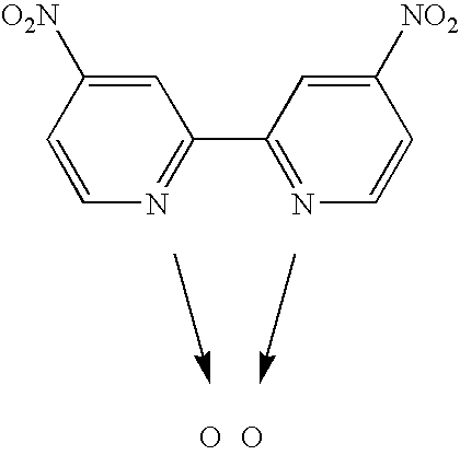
C1=CN=C(C2=NC=CC([NO2])=C2)C=C1[O2N].O.O
